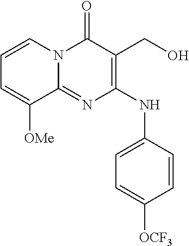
C1=CC(NC2=C(CO)C(=O)N3C(=N2)C([OMe])=CC=C3)=CC=C1[OCF3]
